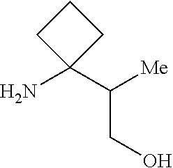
NC1(C([Me])CO)CCC1
